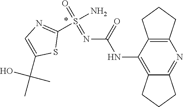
O=S(N)(=NC(NC1=C2CCCC2=NC2=C1CCC2)=O)C1=NC=C(C(C)(O)C)S1
